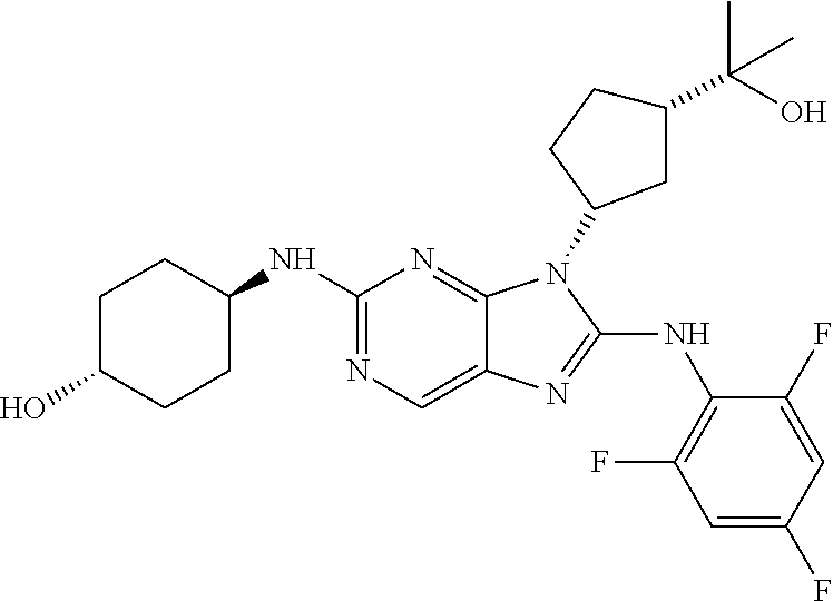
N1=C(NC2CCC(O)CC2)N=C2C(=C1)N=C(NC1=C(F)C=C(F)C=C1F)N2C1CC(C(O)(C)C)CC1
